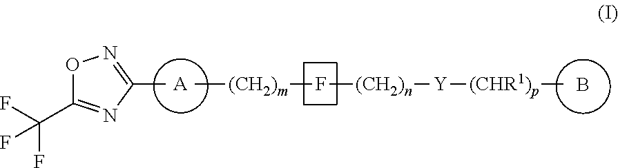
[A].O1C(C(F)(F)F)=NC(C)=N1.C[(CH2)m]F[(CH2)n][Y][(CHR1)p]C.B
